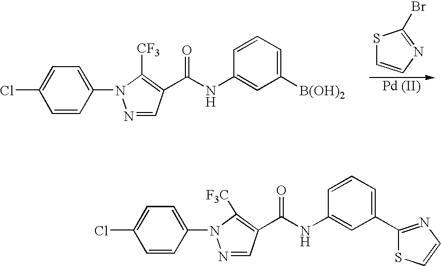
S1C=CN=C1Br.[Pd (II)].C1(N2N=CC(C(NC3=CC([B(OH)2])=CC=C3)=O)=C2[CF3])=CC=C(Cl)C=C1.C1(N2N=CC(C(NC3=CC(C4=NC=CS4)=CC=C3)=O)=C2[F3C])=CC=C(Cl)C=C1
